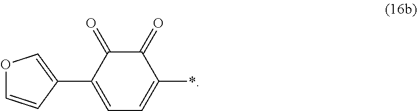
O1C=CC(C2=CC=C(*)C(=O)C2=O)=C1
